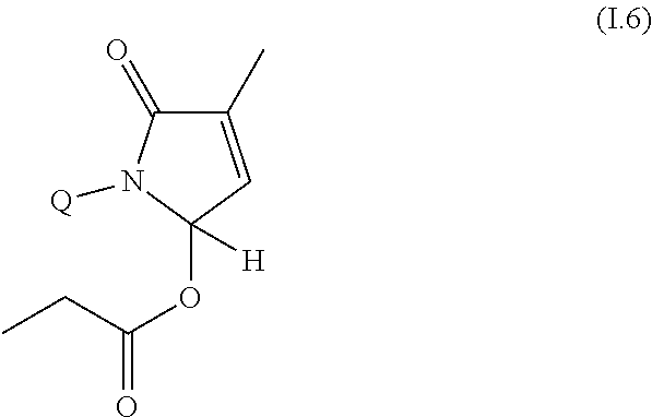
C1(C)=CC(OC(=O)CC)([H])N([Q])C1=O
